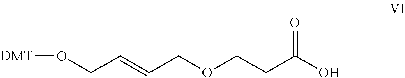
[DMT]OCC=CCOCCC(O)=O
